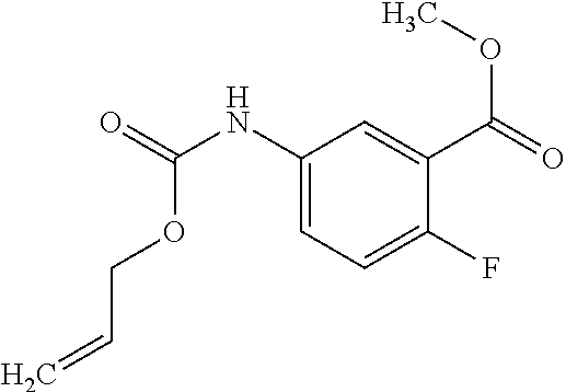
C1(NC(=O)OCC=C)=CC=C(F)C(C(=O)OC)=C1
